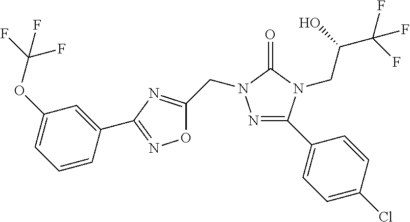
N1=C(C2=CC=C(Cl)C=C2)N(CC(C(F)(F)F)O)C(=O)N1CC1=NC(C2=CC(OC(F)(F)F)=CC=C2)=NO1
